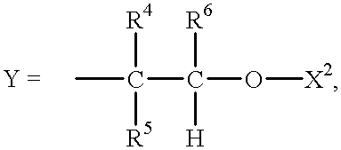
CC([R5])([R4])C([R6])([H])O[X2]
